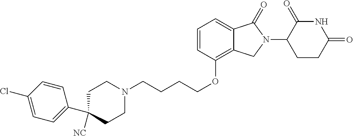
C(CCCOC1=C2C(=CC=C1)C(=O)N(C1C(=O)NC(=O)CC1)C2)N1CCC(C2=CC=C(Cl)C=C2)([NC])CC1
